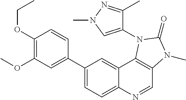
C1(OCC)=C(OC)C=C(C2=CC=C3C(=C2)C2=C(C=N3)N(C)C(=O)N2C2=CN(C)N=C2C)C=C1
